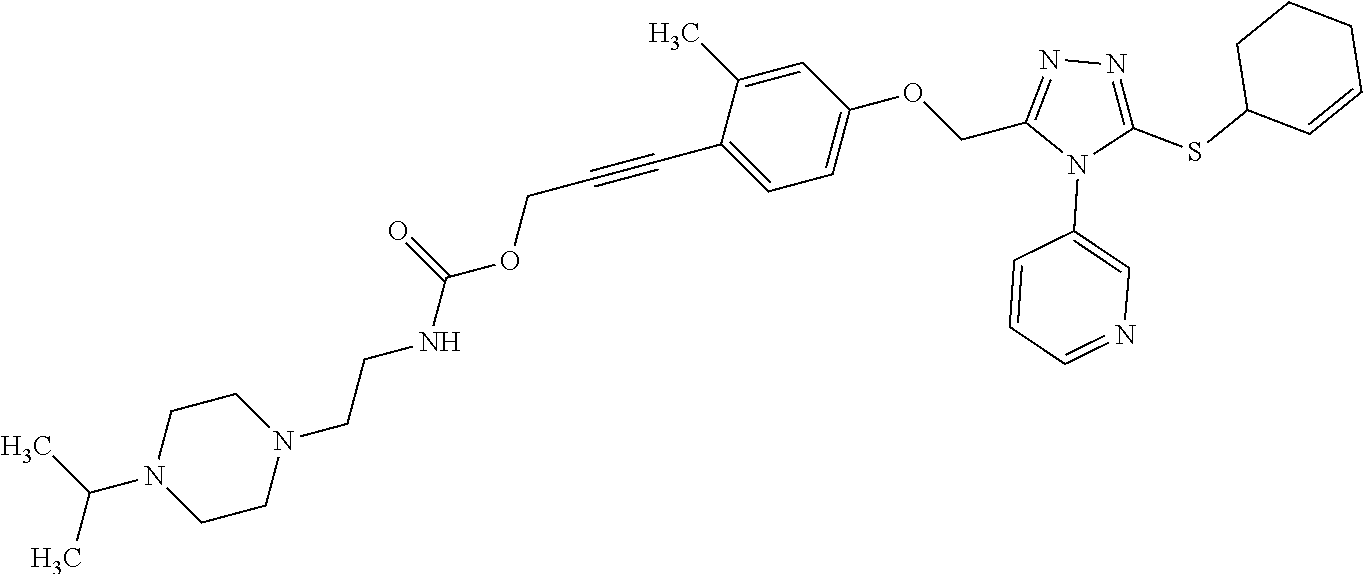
C1=C(C)C(C#CCOC(NCCN2CCN(C(C)C)CC2)=O)=CC=C1OCC1=NN=C(SC2C=CCCC2)N1C1=CN=CC=C1
